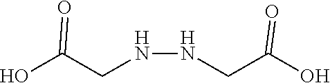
N(NCC(O)=O)CC(O)=O
